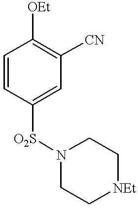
C1=CC([O2S]N2CC[NEt]CC2)=CC([CN])=C1[OEt]
